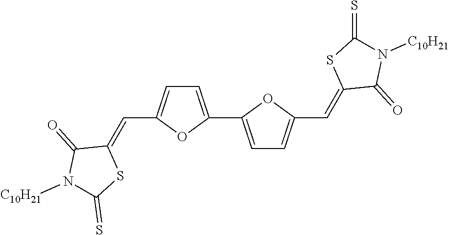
C1=C(C2=CC=C(C=C3C(=O)N([C10H21])C(=S)S3)O2)OC(C=C2C(=O)N([C10H21])C(=S)S2)=C1
